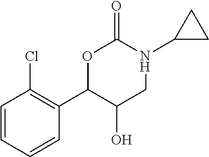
C1=CC=CC(C2C(O)CN(C3CC3)C(=O)O2)=C1Cl
